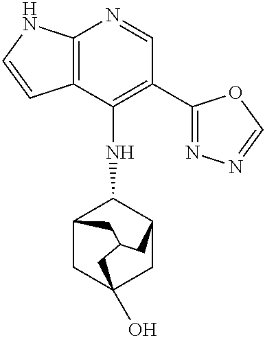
C12=C(C(NC3C4CC5(O)CC3CC(C5)C4)=C(C3=NN=CO3)C=N1)C=CN2
